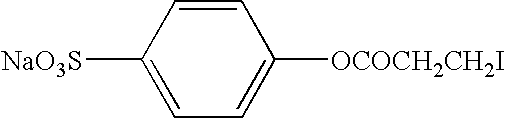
C1=CC([NaO3S])=CC=C1[OCOCH2CH2I]
